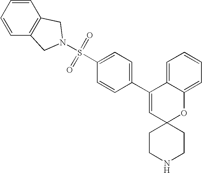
C1(C2=CC=C(S(=O)(=O)N3CC4=C(C=CC=C4)C3)C=C2)=CC2(OC3=CC=CC=C13)CCNCC2
